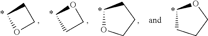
C1COC1.O1CCC1.C1OCCC1.C1CCCO1
